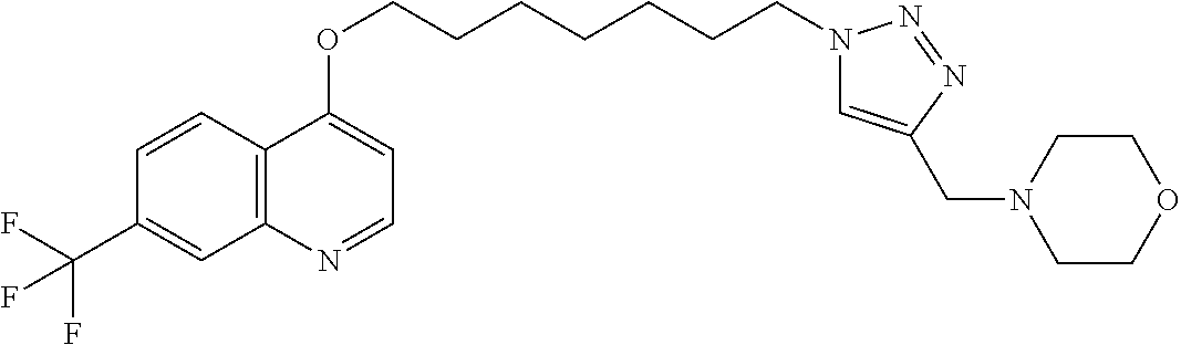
C12=C(C=CC(C(F)(F)F)=C1)C(OCCCCCCCN1C=C(CN3CCOCC3)N=N1)=CC=N2
